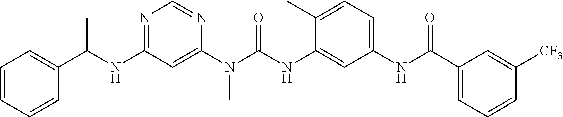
C1(C(NC2=NC=NC(N(C(NC3=CC(NC(C4=CC=CC([CF3])=C4)=O)=CC=C3C)=O)C)=C2)C)=CC=CC=C1
